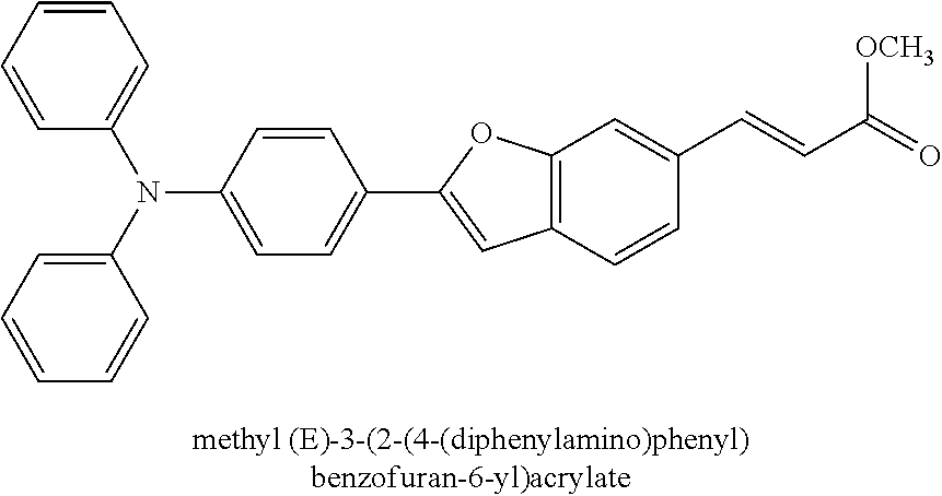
C1=CC=CC=C1N(C1=CC=CC=C1)C1=CC=C(C2=CC3=C(O2)C=C(C=CC(=O)[OCH3])C=C3)C=C1
